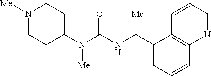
N1([Me])CCC(N(C(=O)NC(C2=CC=CC3=C2C=CC=N3)[Me])[Me])CC1
